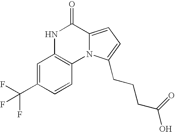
C1=C(C(F)(F)F)C=CC2=C1NC(=O)C1=CC=C(CCCC(O)=O)N21
